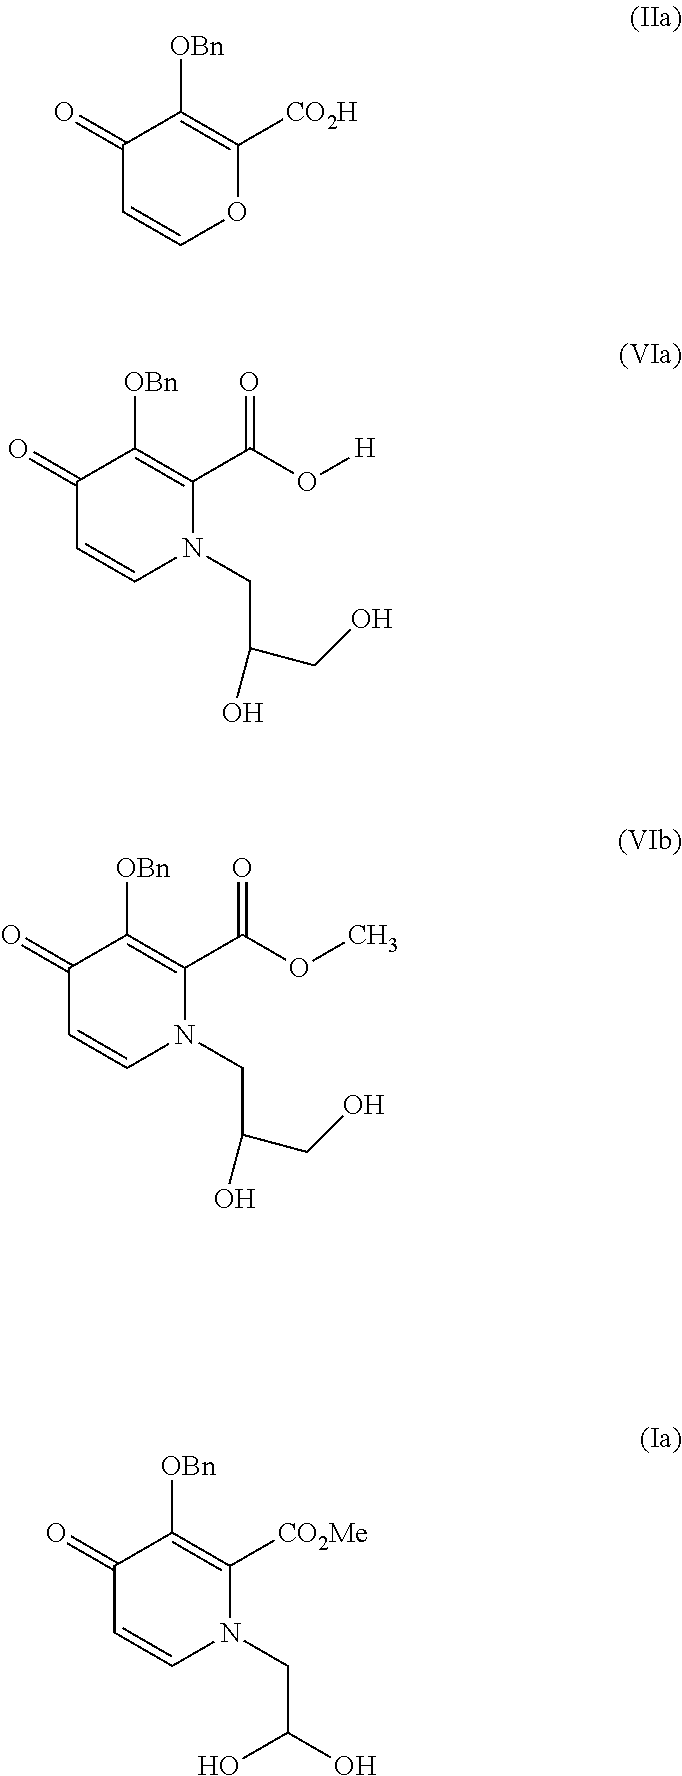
C1(=O)C=COC([CO2H])=C1[OBn].C1(=O)C=CN(CC(CO)O)C(C(O[H])=O)=C1[OBn].C1(=O)C=CN(CC(CO)O)C(C(OC)=O)=C1[OBn].C1(=O)C=CN(CC(O)O)C([CO2Me])=C1[OBn]
